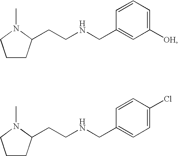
C1CC(CCNCC2=CC([OH])=CC=C2)N(C)C1.C1CC(CCNCC2=CC=C(Cl)C=C2)N(C)C1
